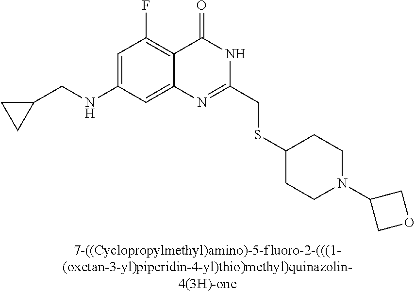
[7-((Cyclopropylmethyl)amino)-5-fluoro-2-(((1-(oxetan-3-yl)piperidin-4-yl)thio)methyl)quinazolin-4(3H)-one].C1(NCC2CC2)=CC(F)=C2C(=C1)N=C(CSC1CCN(C3COC3)CC1)NC2=O
